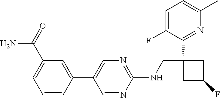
C1(C2=CC(C(=O)N)=CC=C2)=CN=C(NCC2(C3=NC(C)=CC=C3F)CC(F)C2)N=C1
